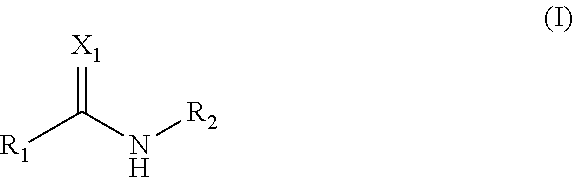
[X1]=C([R1])N[R2]
